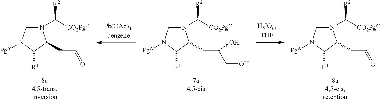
N1(C([CO2PgC])[R2])CN([PgN])C([R1])C1CC(CO)O.N1(C([CO2PgC])[R2])CN([PgN])C([R1])C1CC=O.N1(C([CO2PgC])[R2])CN([PgN])C([R1])C1CC=O
